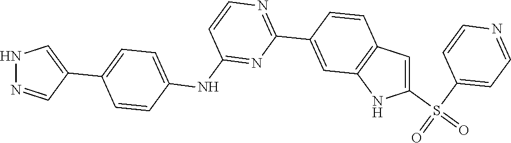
C1(C2=CNN=C2)=CC=C(NC2=NC(C3=CC4=C(C=C3)C=C(S(C3=CC=NC=C3)(=O)=O)N4)=NC=C2)C=C1
